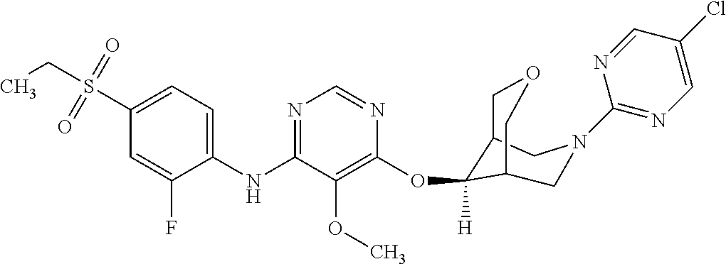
C1(NC2=NC=NC(OC3([H])C4COCC3CN(C3=NC=C(Cl)C=N3)C4)=C2OC)=CC=C(S(CC)(=O)=O)C=C1F
